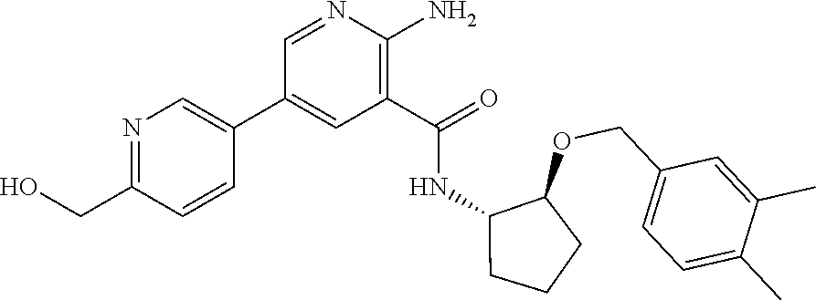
C1=NC(N)=C(C(=O)NC2C(OCC3=CC=C(C)C(C)=C3)CCC2)C=C1C1=CN=C(CO)C=C1
